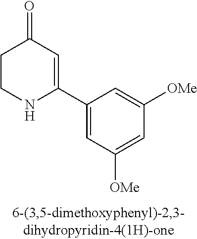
C1CNC(C2=CC([OMe])=CC([OMe])=C2)=CC1=O
